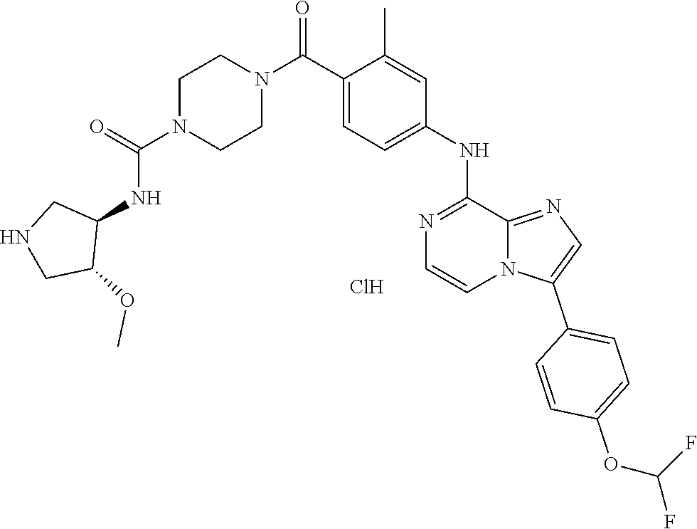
C1(C(N2CCN(C(=O)NC3CNCC3OC)CC2)=O)=CC=C(NC2=NC=CN3C2=NC=C3C2=CC=C(OC(F)F)C=C2)C=C1C.Cl
